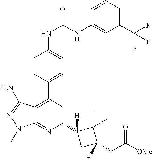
C12=C(C3=CC=C(NC(NC4=CC(C(F)(F)F)=CC=C4)=O)C=C3)C=C(C3([H])CC(CC([OMe])=O)([H])C3(C)C)N=C1N(C)N=C2N
